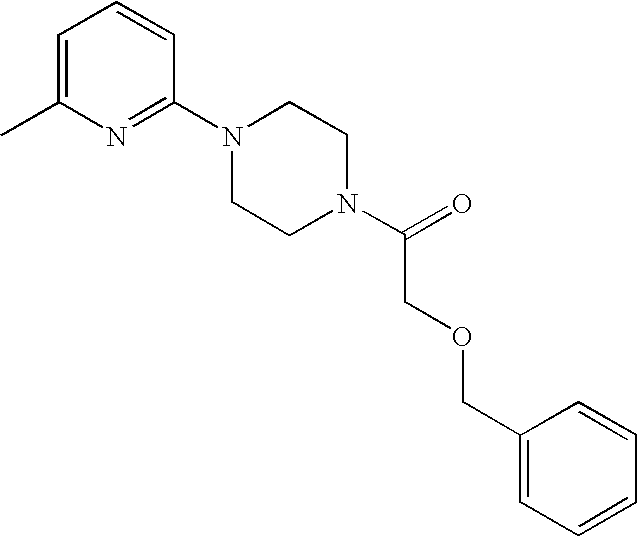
C1=C(C)N=C(N2CCN(C(=O)COCC3=CC=CC=C3)CC2)C=C1
